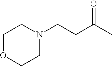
C1OCCN(CCC(C)=O)C1
